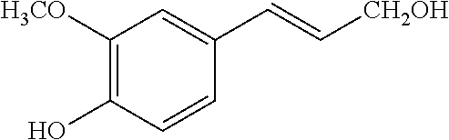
C1([H3CO])=C(O)C=CC(C=C[CH2OH])=C1
